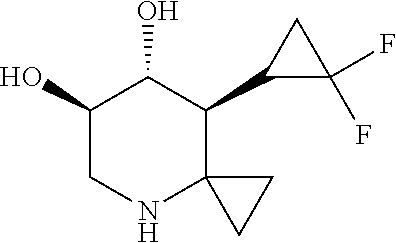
C1(O)CNC2(C(C3C(F)(F)C3)C1O)CC2
